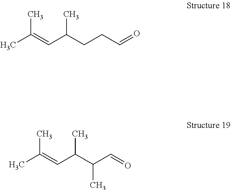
CC(=CC(CCC=O)C)C.CC(=CC(C(C=O)C)C)C
